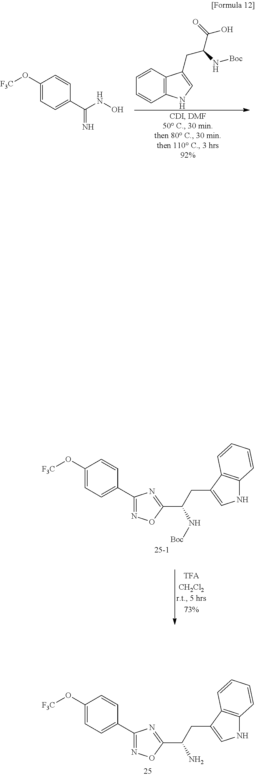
[F3C]OC1=CC=C(C2=NOC(C(CC3=CNC4=C3C=CC=C4)N[Boc])=N2)C=C1.[F3C]OC1=CC=C(C(NO)=N)C=C1.C1=CC=CC2=C1NC=C2CC(C(O)=O)N[Boc].[F3C]OC1=CC=C(C2=NOC(C(CC3=CNC4=C3C=CC=C4)N)=N2)C=C1
